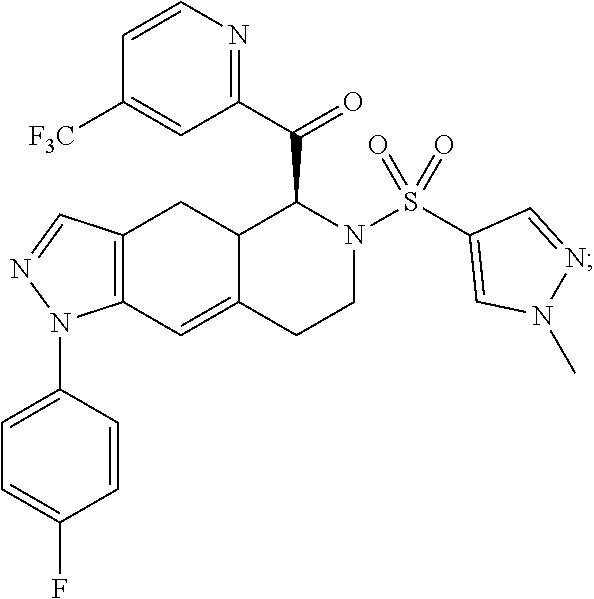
C1([F3C])=CC(C(=O)C2N(S(C3=CN(C)N=C3)(=O)=O)CCC3=CC4=C(CC23)C=NN4C2=CC=C(F)C=C2)=NC=C1
